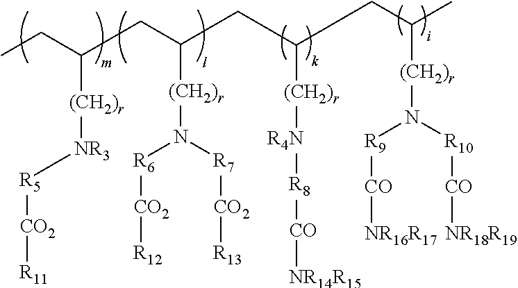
CCC([(CH2)r][NR3][R5][CO2][R11])CC([(CH2)r]N([R6][CO2][R12])[R7][CO2][R13])CC([(CH2)r][R4N][R8][CO][NR14R15])CC(C)[(CH2)r]N([R10][CO][NR18R19])[R9][CO][NR16R17]
